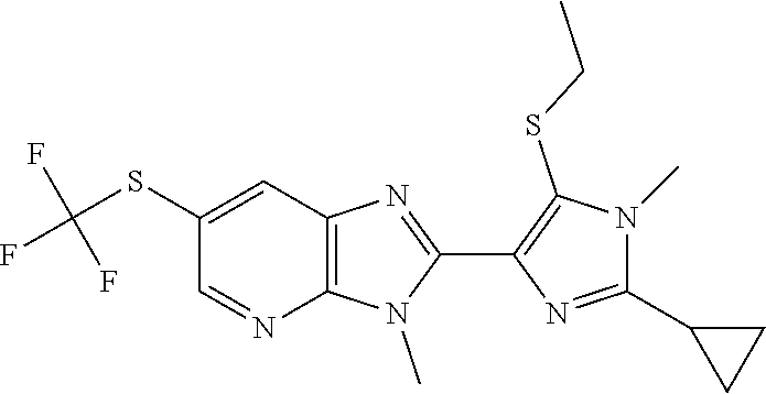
C12=C(C=C(SC(F)(F)F)C=N1)N=C(C1=C(SCC)N(C)C(C3CC3)=N1)N2C
